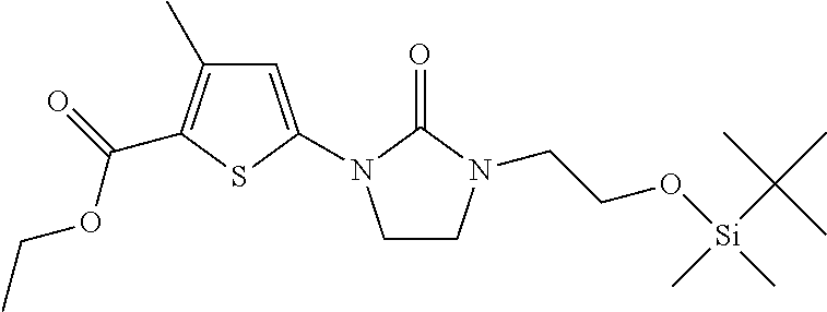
C1=C(N2CCN(CCO[Si](C(C)(C)C)(C)C)C2=O)SC(C(OCC)=O)=C1C
